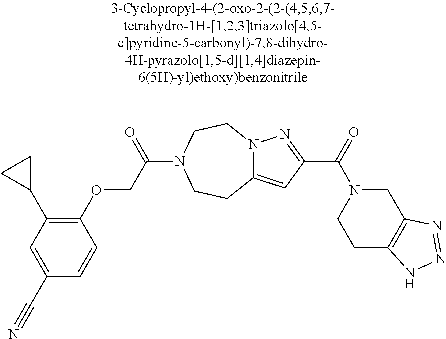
C1(C#N)=CC(C2CC2)=C(OCC(=O)N2CCN3C(=CC(C(N4CCC5=C(C4)N=NN5)=O)=N3)CC2)C=C1
